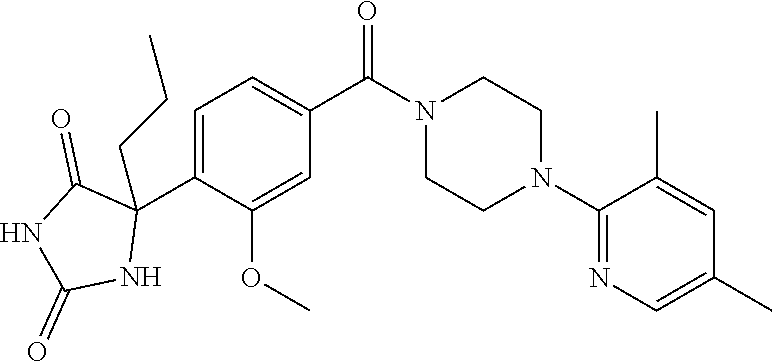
C1=C(C2(CCC)C(=O)NC(=O)N2)C(OC)=CC(C(N2CCN(C3=NC=C(C)C=C3C)CC2)=O)=C1
